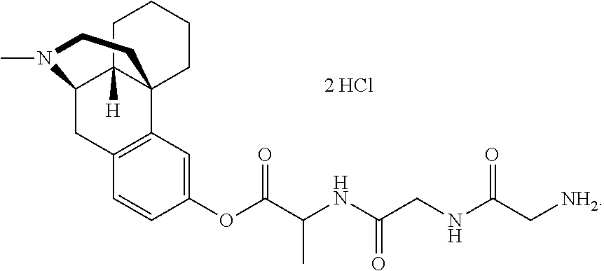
C1=CC(OC(C(NC(=O)CNC(=O)C[NH2])C)=O)=CC2=C1CC1C3([H])C2(CCCC3)CCN1C
